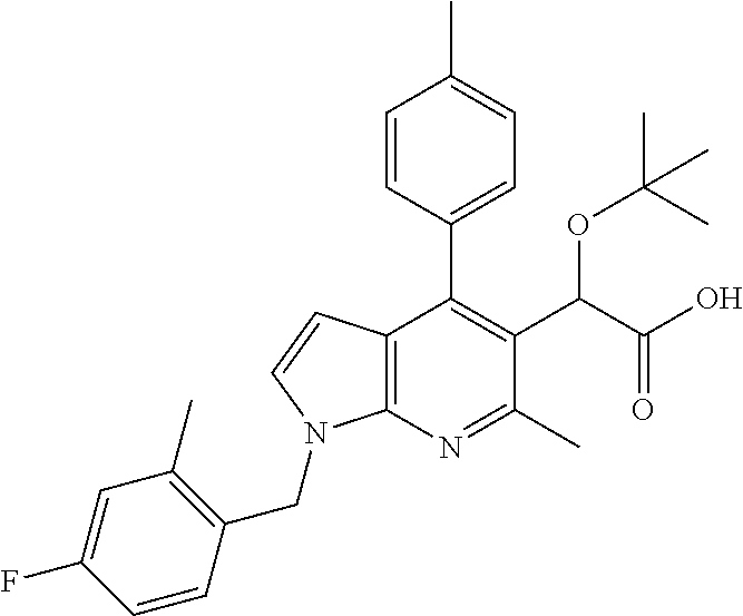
C12=C(N=C(C)C(C(C(O)=O)OC(C)(C)C)=C1C1=CC=C(C)C=C1)N(CC1=C(C)C=C(F)C=C1)C=C2
